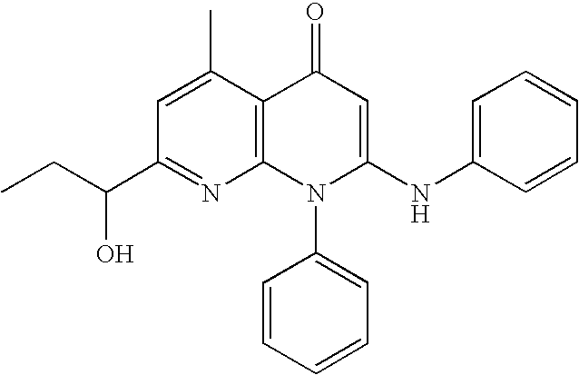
C1(C(CC)O)=NC2=C(C(C)=C1)C(=O)C=C(NC1=CC=CC=C1)N2C1=CC=CC=C1
